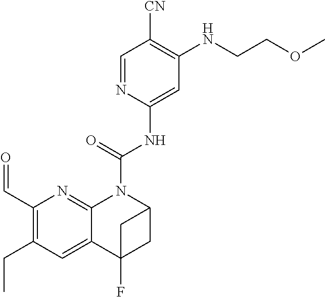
C1(C=O)=C(CC)C=C2C(=N1)N(C(NC1=CC(NCCOC)=C([CN])C=N1)=O)C1CC2(F)C1
